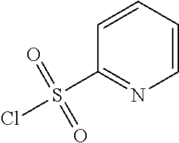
C1=CC=CN=C1S(Cl)(=O)=O
